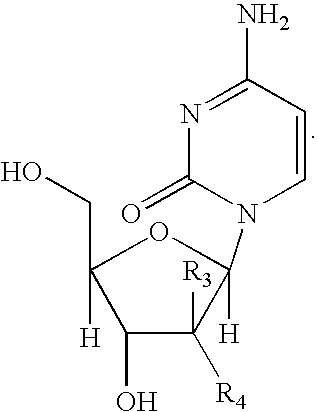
C1(N)=NC(=O)N(C2([H])C([R4])([R3])C(O)C(CO)([H])O2)C=C1
